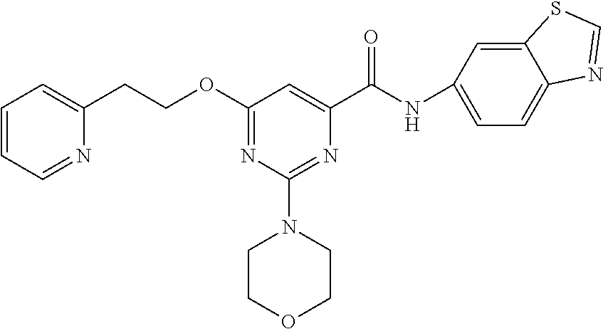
N(C(C1=CC(OCCC2=CC=CC=N2)=NC(N2CCOCC2)=N1)=O)C1=CC=C2C(=C1)SC=N2
